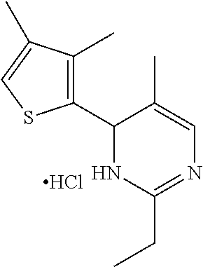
Cl.C1(C2=C(C)C(C)=CS2)NC(CC)=NC=C1C
